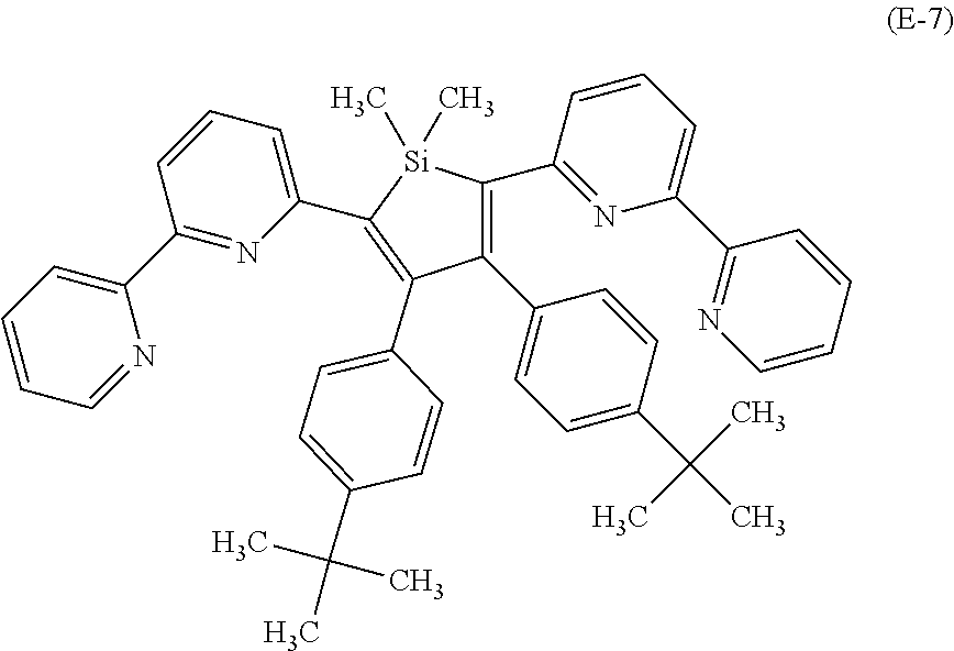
C1(C2=CC=C(C(C)(C)C)C=C2)=C(C2=NC(C3=NC=CC=C3)=CC=C2)[Si](C)(C)C(C2=CC=CC(C3=CC=CC=N3)=N2)=C1C1=CC=C(C(C)(C)C)C=C1
